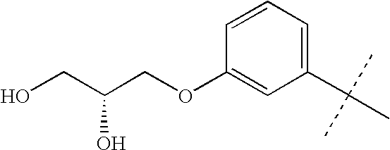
C1(C(C)(C)C)=CC=CC(OCC(CO)O)=C1
